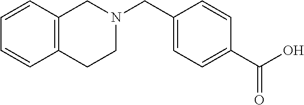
C1=CC2=C(C=C1)CCN(CC1=CC=C(C(O)=O)C=C1)C2
